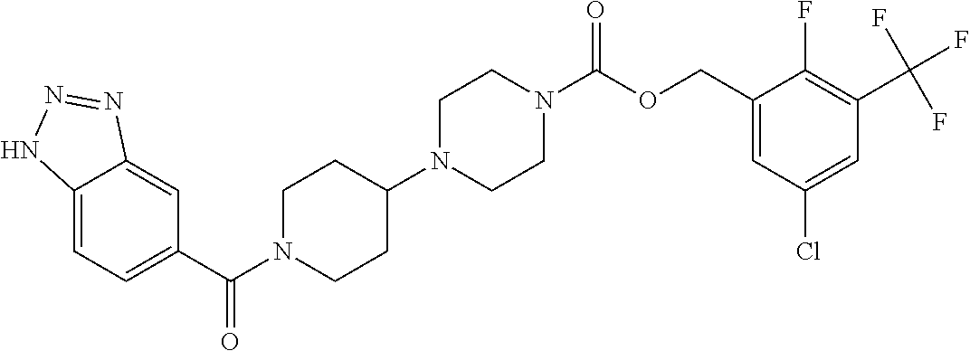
C1(C(N2CCC(N3CCN(C(OCC4=CC(Cl)=CC(C(F)(F)F)=C4F)=O)CC3)CC2)=O)=CC=C2C(=C1)N=NN2
